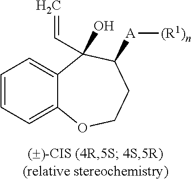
C1=CC=C2C(=C1)C(C=C)(O)C([A][(R1)n])CCO2
